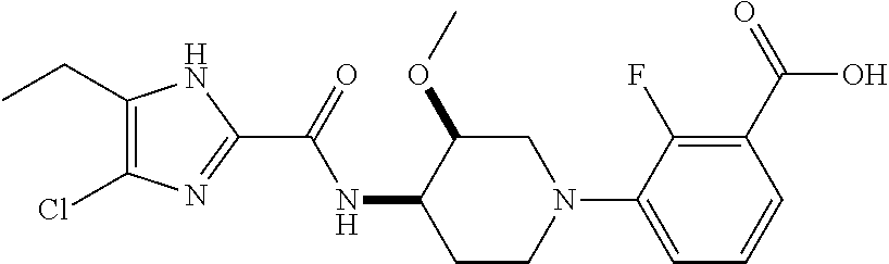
C1(CC)=C(Cl)N=C(C(=O)NC2CCN(C3=CC=CC(C(=O)O)=C3F)CC2OC)N1
